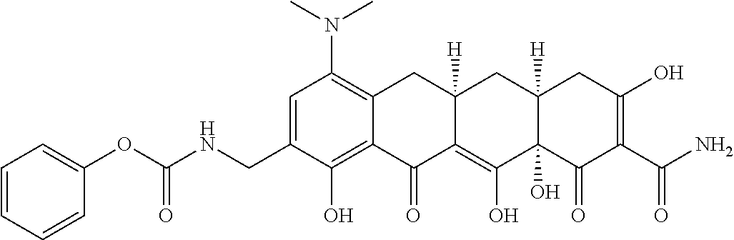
C1=C(CNC(OC2=CC=CC=C2)=O)C(O)=C2C(=C1N(C)C)CC1([H])C(=C(O)C3(O)C([H])(C1)CC(O)=C(C(N)=O)C3=O)C2=O
